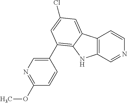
C12=C(C=NC=C1)NC1=C(C3=CN=C(OC)C=C3)C=C(Cl)C=C21
